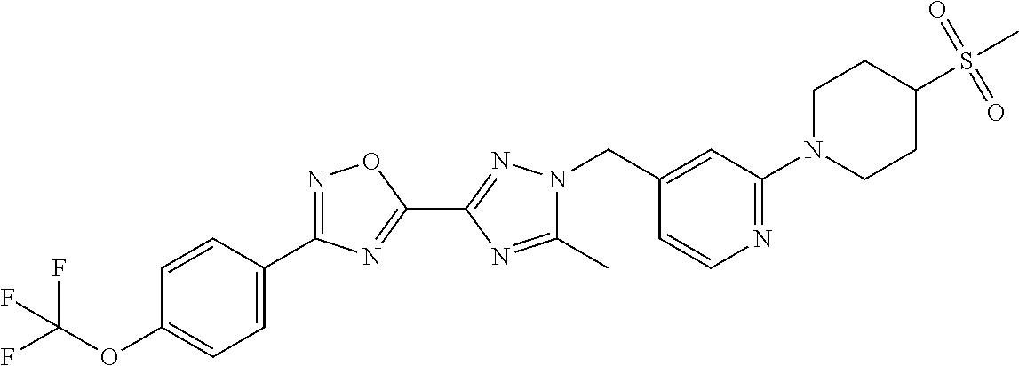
C1(C)=NC(C2=NC(C3=CC=C(OC(F)(F)F)C=C3)=NO2)=NN1CC1=CC(N2CCC(S(C)(=O)=O)CC2)=NC=C1
